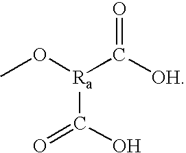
CO[Ra](C([OH])=O)C(=O)O
